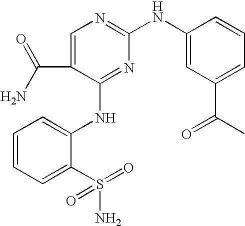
C1=CC=C(S(=O)(N)=O)C(NC2=NC(NC3=CC(C(C)=O)=CC=C3)=NC=C2C(N)=O)=C1
